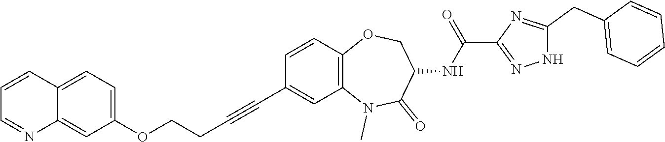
C(C1=CC=CC=C1)C1=NC(C(NC2C(=O)N(C)C3=C(C=CC(C#CCCOC4=CC=C5C(=C4)N=CC=C5)=C3)OC2)=O)=NN1
